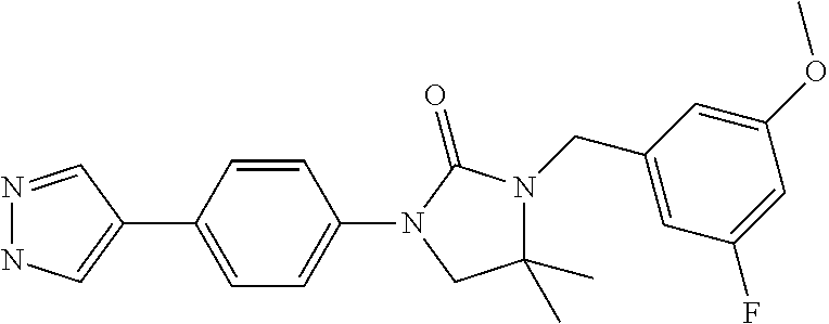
C1=C(C2=CNN=C2)C=CC(N2C(=O)N(CC3=CC(F)=CC(OC)=C3)C(C)(C)C2)=C1
